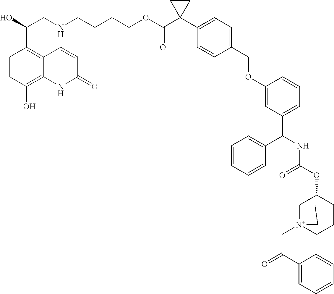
C1=CC(O)=C2C(=C1C(O)CNCCCCOC(C1(C3=CC=C(COC4=CC(C(NC(OC5C[N+]6(CC(C7=CC=CC=C7)=O)CCC5CC6)=O)C5=CC=CC=C5)=CC=C4)C=C3)CC1)=O)C=CC(=O)N2
